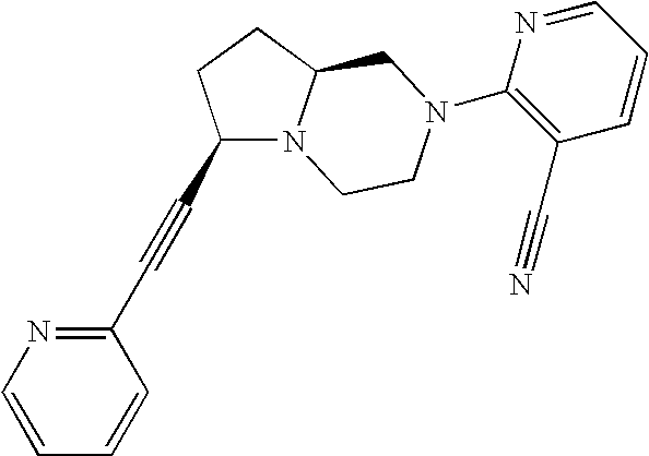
C1(C#CC2=NC=CC=C2)N2C(CC1)CN(C1=C(C#N)C=CC=N1)CC2
